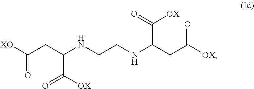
[XO]C(CC(NCCNC(CC([OX])=O)C([OX])=O)C([OX])=O)=O
